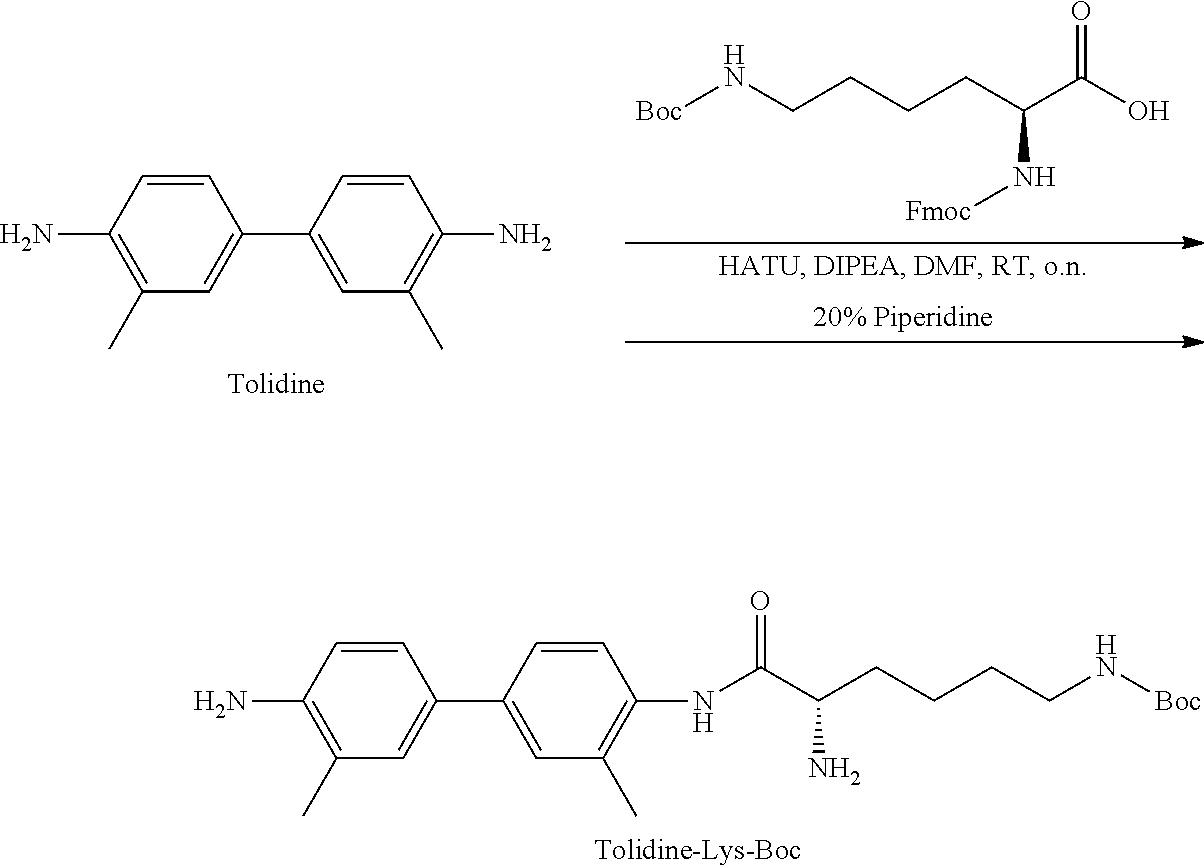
C1(C)=C(N)C=CC(C2=CC(C)=C(N)C=C2)=C1.[Boc]NCCCCC(C(O)=O)N[Fmoc].C1(C)=C(N)C=CC(C2=CC(C)=C(NC(C(CCCCN[Boc])N)=O)C=C2)=C1
